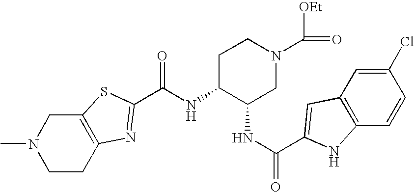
C12=C(CCN(C)C1)N=C(C(NC1C(NC(=O)C3=CC4=C(C=CC(Cl)=C4)N3)CN(C([OEt])=O)CC1)=O)S2
